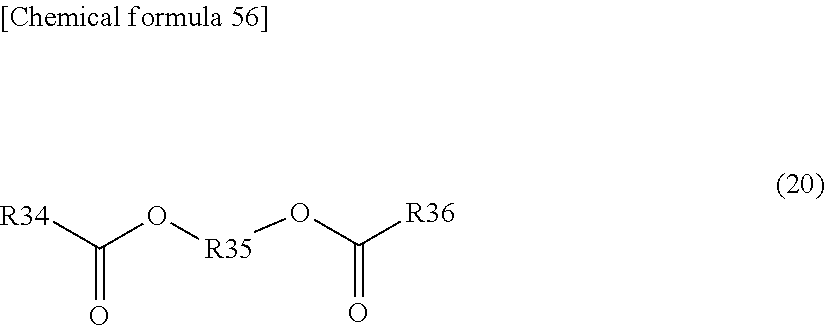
[R34]C(=O)O[R35]OC(=O)[R36]
